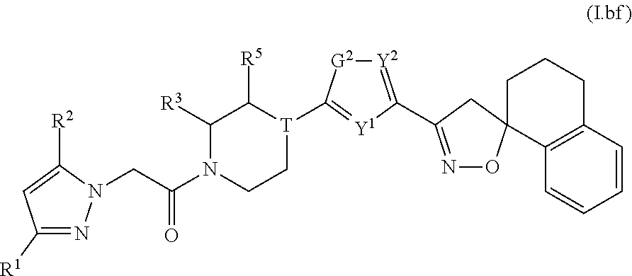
C1([R1])=NN(CC(N2CC[T](C3=[Y1]C(C4=NOC5(C4)C4=C(C=CC=C4)CCC5)=[Y2][G2]3)C([R5])C2[R3])=O)C([R2])=C1
